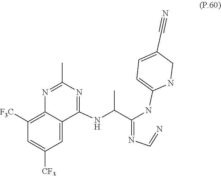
N(C=N)=C(C(NC1=NC(C)=NC2=C([F3C])C=C([CF3])C=C21)C)NC1=CC=C(C#N)CN1
